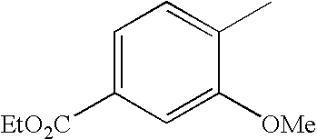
C1=C([EtO2C])C=C([OMe])C(C)=C1
